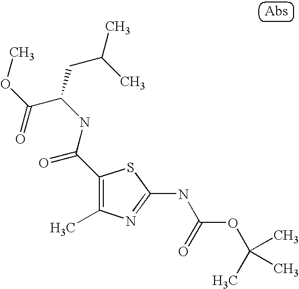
C1(NC(OC(C)(C)C)=O)=NC(C)=C(C(NC(C(OC)=O)CC(C)C)=O)S1
